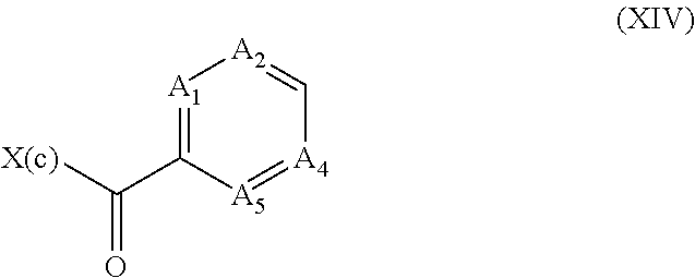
C(C1=[A1][A2]=C[A4]=[A5]1)([X(c)])=O
